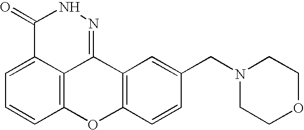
C1=C2C3=C(C=C1)OC1=C(C3=NNC2=O)C=C(CN2CCOCC2)C=C1
